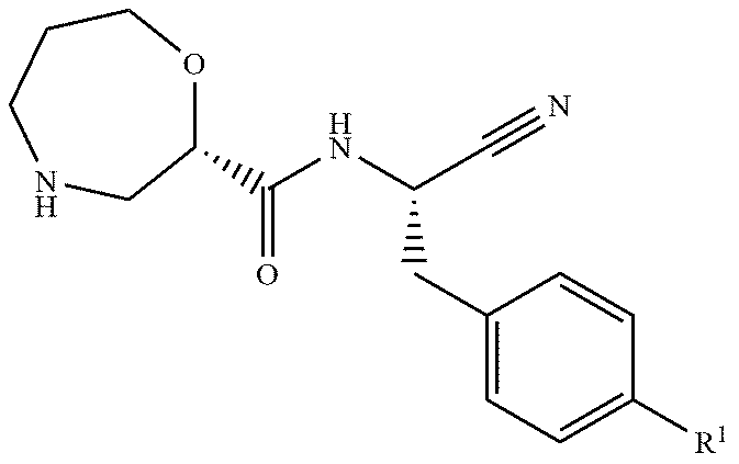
O1C(C(NC(C#N)CC2=CC=C([R1])C=C2)=O)C[N    H]CCC1
